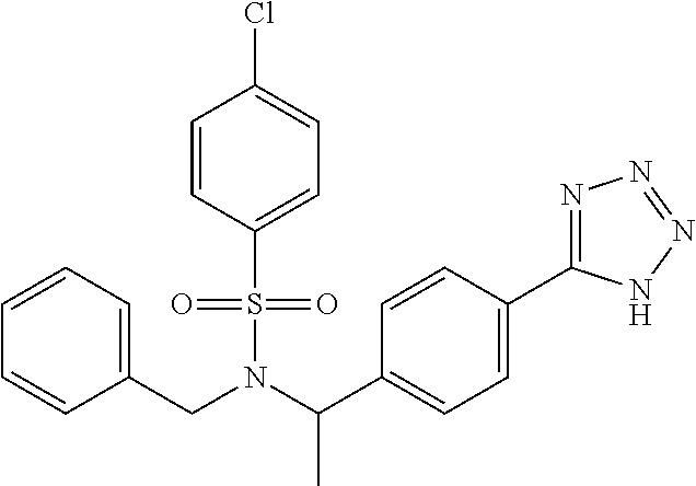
C(N(C(C1=CC=C(C2=NN=NN2)C=C1)C)S(=O)(=O)C1=CC=C(Cl)C=C1)C1=CC=CC=C1
